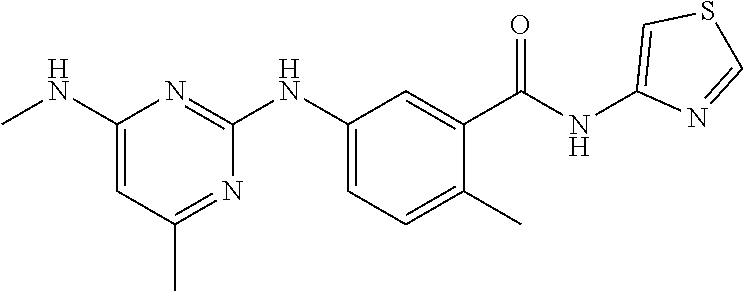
C1(NC)=CC(C)=NC(NC2=CC=C(C)C(C(NC3=CSC=N3)=O)=C2)=N1
